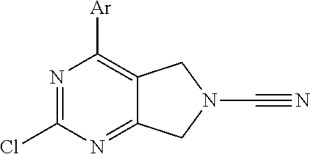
N1=C(Cl)N=C2C(=C1[Ar])CN(C#N)C2
